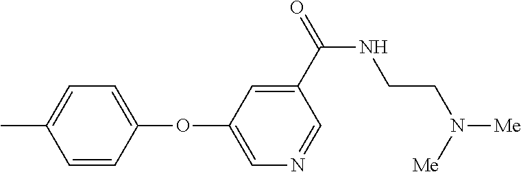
C1(C(=O)NCCN([Me])[Me])=CC(OC2=CC=C(C)C=C2)=CN=C1
